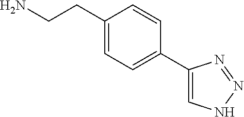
C1(CCN)=CC=C(C2=CNN=N2)C=C1
